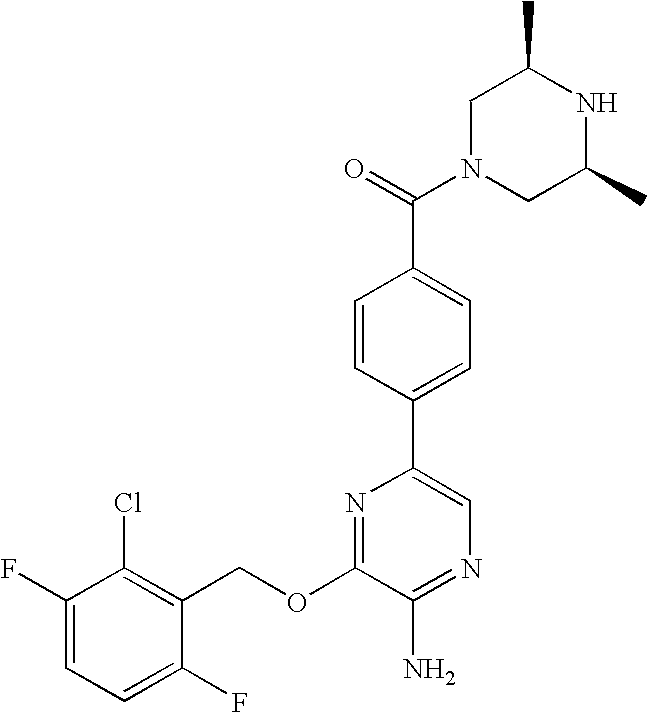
C1(OCC2=C(Cl)C(F)=CC=C2F)=NC(C2=CC=C(C(=O)N3CC(C)NC(C)C3)C=C2)=CN=C1N
